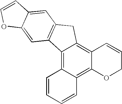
C12=C3C(=C4C(=C1CC1=C2C=C2C(=C1)C=CO2)C=CCO4)C=CC=C3
